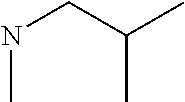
N(C)CC(C)C
